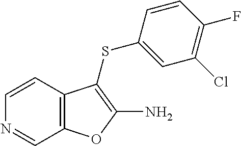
C1=CC2=C(C=N1)OC(N)=C2SC1=CC(Cl)=C(F)C=C1
